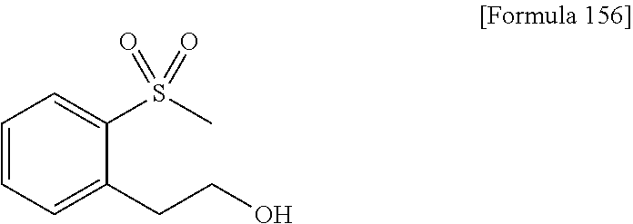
C1=CC=C(CCO)C(S(C)(=O)=O)=C1
